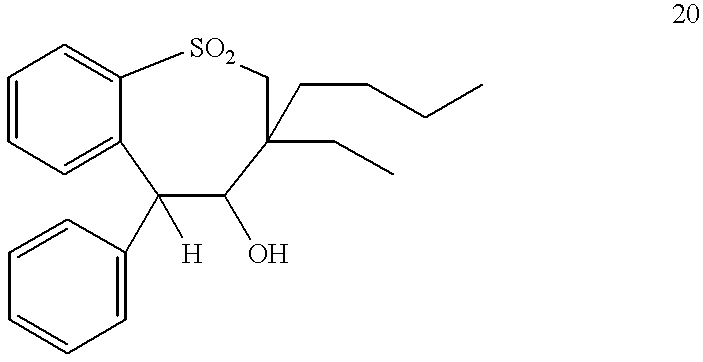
C12=CC=CC=C1C(C1=CC=CC=C1)([H])C(O)C(CC)(CCCC)C[SO2]2
